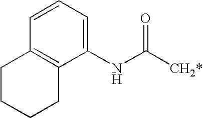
C1=CC=C(NC([CH2*])=O)C2=C1CCCC2
